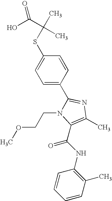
S(C1=CC=C(C2=NC(C)=C(C(NC3=C(C)C=CC=C3)=O)N2CCOC)C=C1)C(C)(C(O)=O)C
